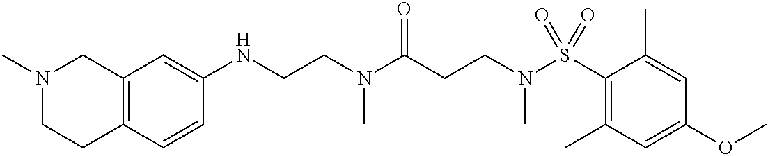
C12=C(C=C(NCCN(C(CCN(S(C3=C(C)C=C(OC)C=C3C)(=O)=O)C)=O)C)C=C1)CN(C)CC2
